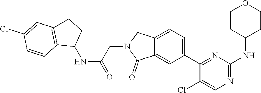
C1(C2=CC=C3C(=C2)C(=O)N(CC(NC2C4=C(C=C(Cl)C=C4)CC2)=O)C3)=NC(NC2CCOCC2)=NC=C1Cl
